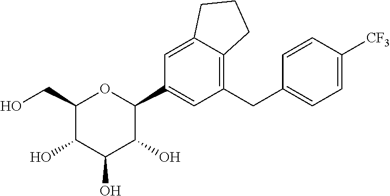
C1(CO)C(O)C(O)C(O)C(C2=CC(CC3=CC=C([CF3])C=C3)=C3C(=C2)CCC3)O1
